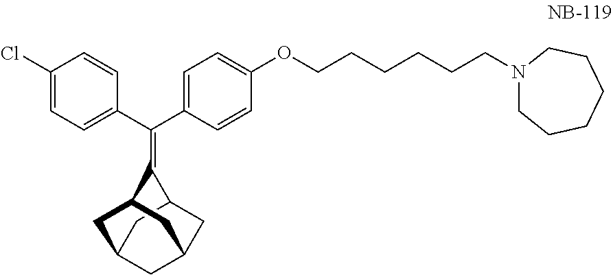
C1(Cl)=CC=C(C(C2=CC=C(OCCCCCCN3CCCCCC3)C=C2)=C2C3CC4CC(CC2C4)C3)C=C1
